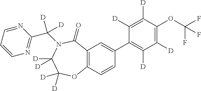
C12=C(C=CC(C3=C([D])C([D])=C(OC(F)(F)F)C([D])=C3[D])=C1)OC([D])([D])C([D])([D])N(C(C1=NC=CC=N1)([D])[D])C2=O
